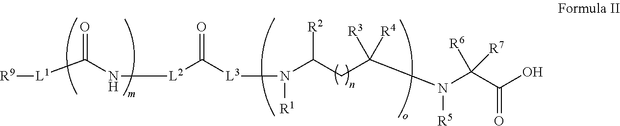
[L1](C(N[L2]C([L3]N(C(CC([R3])([R4])N(C(C(O)=O)([R6])[R7])[R5])[R2])[R1])=O)=O)[R9]
